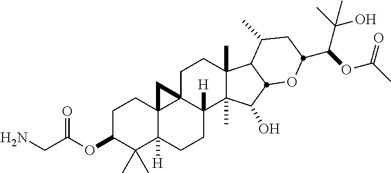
C1C(OC(CN)=O)C(C)(C)C2([H])C3(C1)C1(C([H])(CC2)C2(C)C(C)(CC1)C1C(C)CC(C(C(C)(O)C)OC(C)=O)OC1C2O)C3
